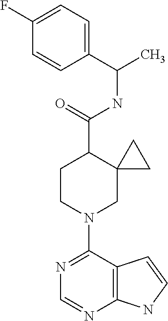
N1=C(N2CC3(C(C(=O)NC(C4=CC=C(F)C=C4)C)CC2)CC3)C2=C(N=C1)NC=C2
